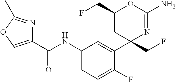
C1(CF)CC(C2=CC(NC(C3=COC(C)=N3)=O)=CC=C2F)(CF)N=C(N)O1
